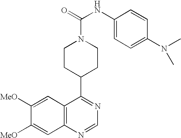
C12=C(N=CN=C1C1CCN(C(=O)NC3=CC=C(N(C)C)C=C3)CC1)C=C([MeO])C([MeO])=C2
